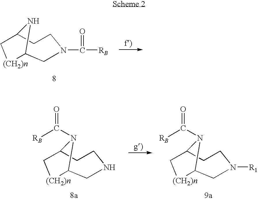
C1C2CCN(C([RB])=O)CC([(CH2)n]1)N2.C1C2CCNCC([(CH2)n]1)N2C([RB])=O.C1C2CCN([R1])CC([(CH2)n]1)N2C([RB])=O
